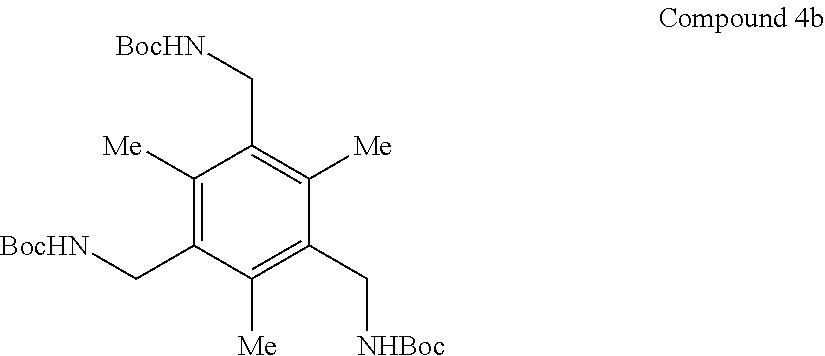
C1([Me])=C(C[BocHN])C([Me])=C(C[NHBoc])C([Me])=C1C[BocHN]
